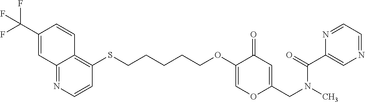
C12=NC=CC(SCCCCCOC3=COC(CN(C)C(=O)C4=CN=CC=N4)=CC3=O)=C1C=CC(C(F)(F)F)=C2
